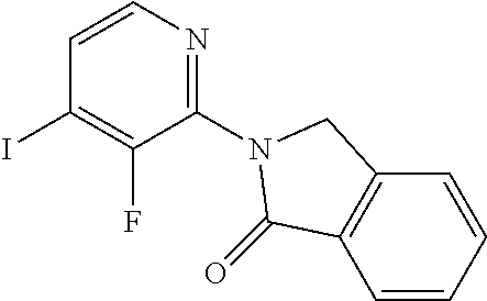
C1=CC=CC2=C1C(=O)N(C1=NC=CC(I)=C1F)C2
